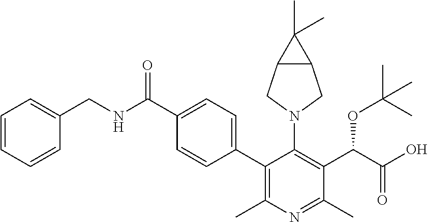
C1=CC=CC(CNC(C2=CC=C(C3=C(C)N=C(C)C(C(C(O)=O)OC(C)(C)C)=C3N3CC4C(C3)C4(C)C)C=C2)=O)=C1
